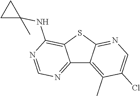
C12=NC=NC(NC3(C)CC3)=C1SC1=NC=C(Cl)C(C)=C21
